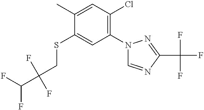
C1(C)=CC(Cl)=C(N2C=NC(C(F)(F)F)=N2)C=C1SCC(F)(F)C(F)F
